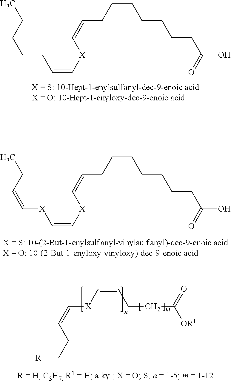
CCCCCC=C[X]C=CCCCCCCCC(O)=O.CCC=C[X]C=C[X]C=CCCCCCCCC(O)=O.C(=C[X]C=CCCC([OR1])=O)CC[R]
